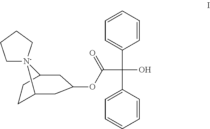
C1CCC[N-]12C1CCC2CC(OC(C(C2=CC=CC=C2)(O)C2=CC=CC=C2)=O)C1
